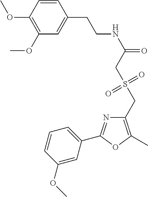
C1(OC)=C(OC)C=CC(CCNC(=O)CS(CC2=C(C)OC(C3=CC=CC(OC)=C3)=N2)(=O)=O)=C1
